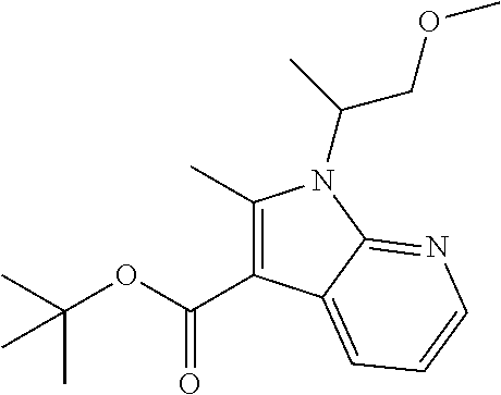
C1(C)=C(C(OC(C)(C)C)=O)C2=CC=CN=C2N1C(C)COC
